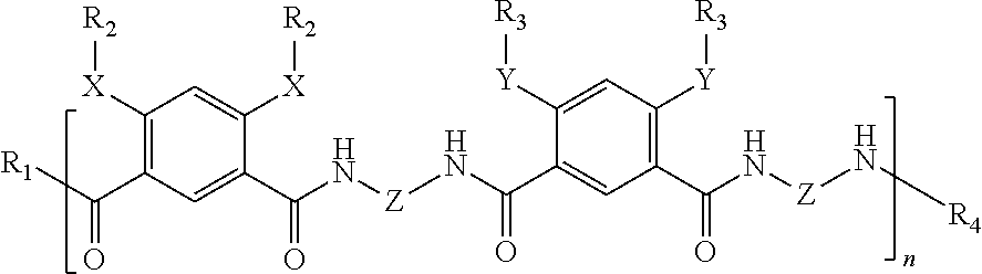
C1([X][R2])=C(C(=O)[R1])C=C(C(=O)N[Z]NC(=O)C2=CC(C(=O)N[Z]N[R4])=C([Y][R3])C=C2[Y][R3])C([X][R2])=C1
